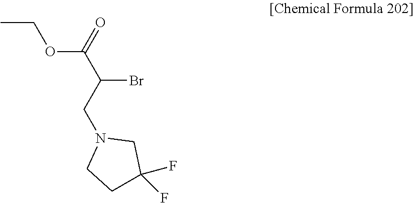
BrC(CN1CCC(F)(F)C1)C(OCC)=O
